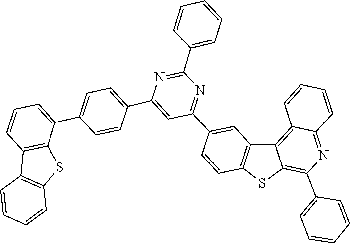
C1=CC(C2=NC(C3=CC=C(C4=CC=CC5=C4SC4=C5C=CC=C4)C=C3)=CC(C3=CC4=C(SC5=C(C6=CC=CC=C6)N=C6C=CC=CC6=C45)C=C3)=N2)=CC=C1
